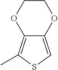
C1COC2=C(C)SC=C2O1
